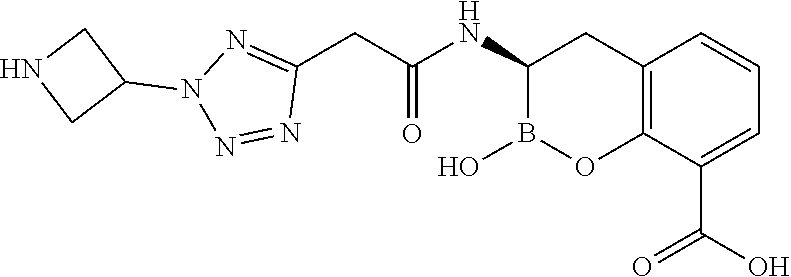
C(C(NC1B(O)OC2=C(C1)C=CC=C2C(=O)O)=O)C1=NN(C2CNC2)N=N1
